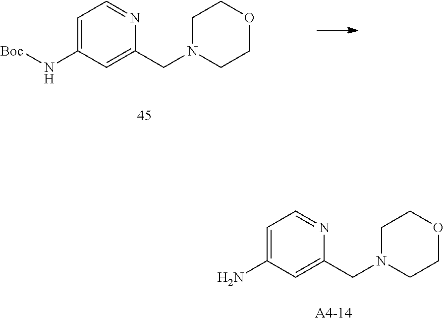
C1=C(N[Boc])C=C(CN2CCOCC2)N=C1.C1=C(N)C=C(CN2CCOCC2)N=C1
